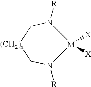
N1([R])C[(CH2)n]CN([R])[M]1([X])[X]
